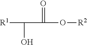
[R1]C(O)C(=O)O[R2]
